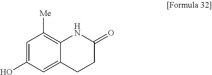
C12=CC(O)=CC([Me])=C1NC(=O)CC2
